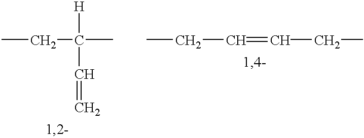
CCC(C)([H])C=C.C(=CCC)CC
